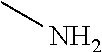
CN
